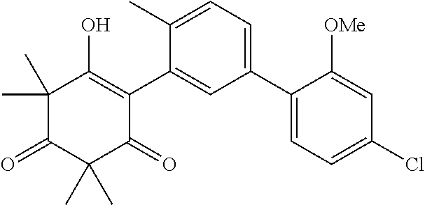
C1(C2=CC=C(Cl)C=C2[OMe])=CC=C(C)C(C2=C(O)C(C)(C)C(=O)C(C)(C)C2=O)=C1
